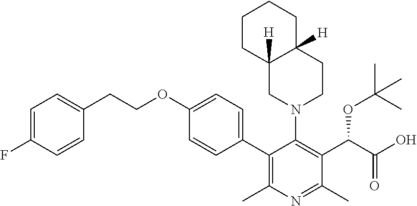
C1=C(F)C=CC(CCOC2=CC=C(C3=C(C)N=C(C)C(C(C(O)=O)OC(C)(C)C)=C3N3CC4([H])CCCCC4([H])CC3)C=C2)=C1
